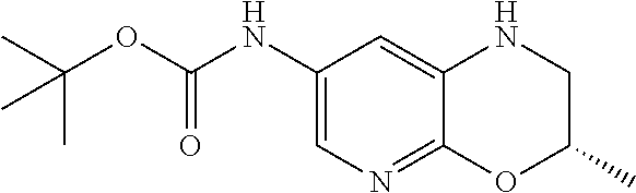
C1(NC(OC(C)(C)C)=O)=CN=C2C(=C1)NCC(C)O2
